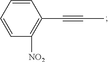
C1=CC=CC([NO2])=C1C#CC
